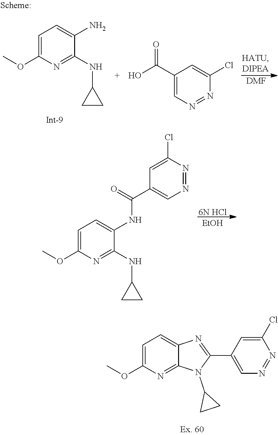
C1=C(OC)N=C(NC2CC2)C(NC(C2=CN=NC(Cl)=C2)=O)=C1.[EtOH].[6N HCl].C1=C(OC)N=C(NC2CC2)C(N)=C1.C1(C(O)=O)=CN=NC(Cl)=C1.[DMF].C1=C(OC)N=C2C(=C1)N=C(C1=CN=NC(Cl)=C1)N2C1CC1
